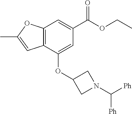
C12=C(C(OC3CN(C([Ph])[Ph])C3)=CC(C(OCC)=O)=C1)C=C(C)O2
